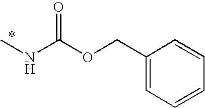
CNC(OCC1=CC=CC=C1)=O
